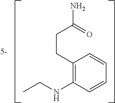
C1=CC(NCC)=C(CCC(N)=O)C=C1
